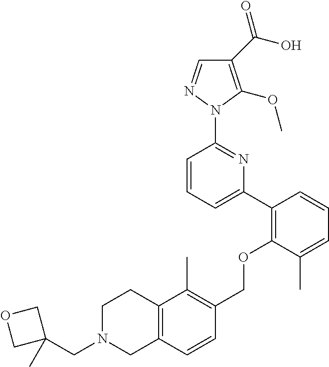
C1(C(O)=O)=C(OC)N(C2=NC(C3=C(OCC4=C(C)C5=C(C=C4)CN(CC4(C)COC4)CC5)C(C)=CC=C3)=CC=C2)N=C1
